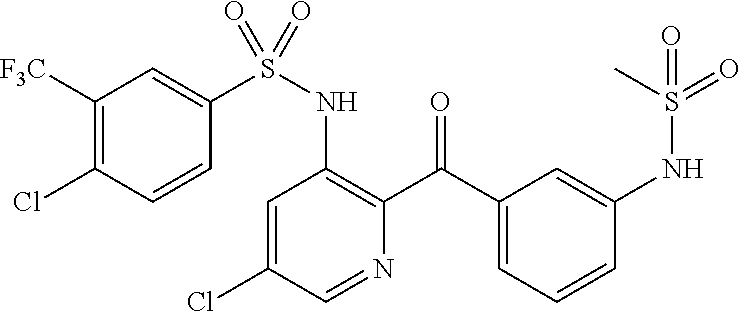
C1=C(Cl)C=NC(C(C2=CC=CC(NS(=O)(C)=O)=C2)=O)=C1NS(=O)(C1=CC([F3C])=C(Cl)C=C1)=O
